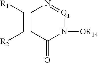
C1CC(=O)N([OR14])[Q1]=N1.C(C[R2])[R1]
